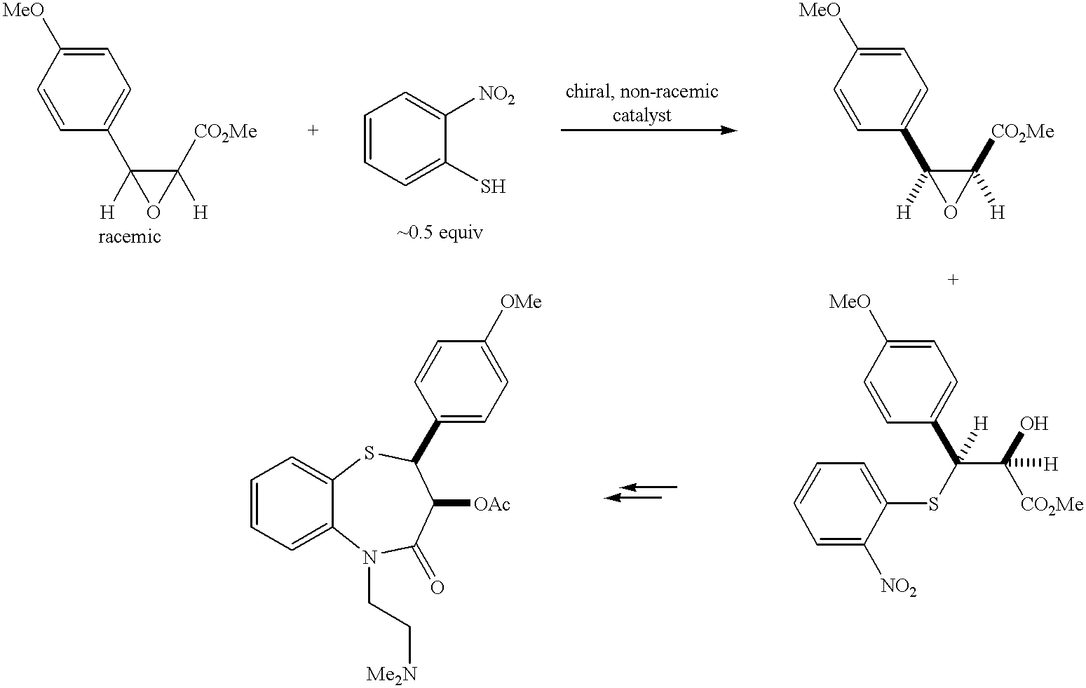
C1=C([MeO])C=CC(C2([H])C([H])([CO2Me])O2)=C1.C1=CC=C(S)C([NO2])=C1.C1=C([MeO])C=CC(C2([H])C([H])([CO2Me])O2)=C1.C1=C([MeO])C=CC(C(C([CO2Me])(O)[H])([H])SC2=CC=CC=C2[NO2])=C1.C12=CC=CC=C1N(CC[Me2N])C(=O)C([OAc])C(C1=CC=C([OMe])C=C1)S2
